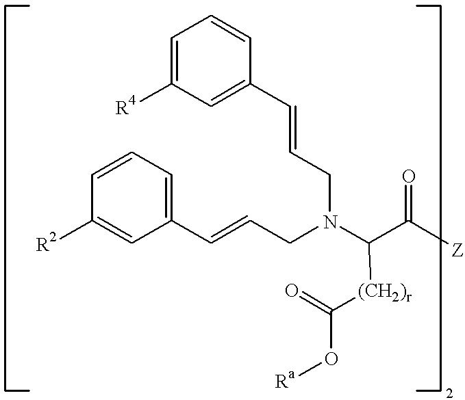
C1=C([R4])C=C(C=CCN(C(C(=O)[Z])[(CH2)r]C(O[Ra])=O)CC=CC2=CC=CC([R2])=C2)C=C1
